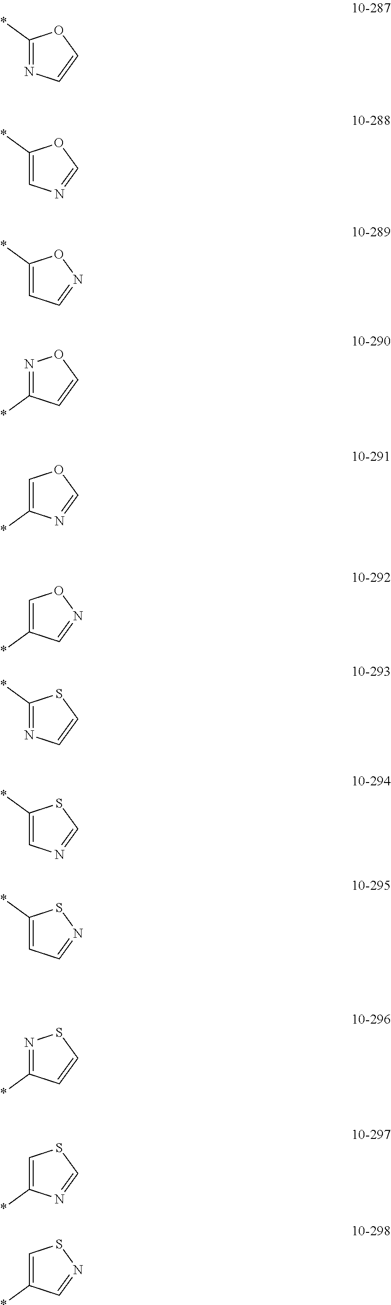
C1(*)=NC=CO1.C1(*)=CN=CO1.C1(*)=CC=NO1.N1=C(*)C=CO1.C1=C(*)N=CO1.C1=C(*)C=NO1.C1(*)=NC=CS1.C1(*)=CN=CS1.C1(*)=CC=NS1.N1=C(*)C=CS1.C1=C(*)N=CS1.C1=C(*)C=NS1
